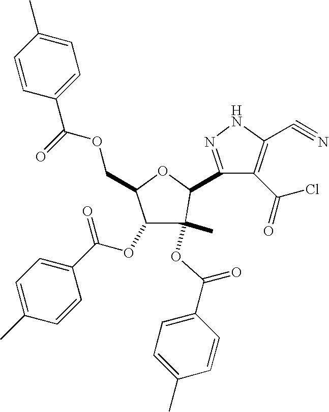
C1(OC(C2=CC=C(C)C=C2)=O)C(C)(OC(C2=CC=C(C)C=C2)=O)C(C2=NNC(C#N)=C2C(Cl)=O)OC1COC(C1=CC=C(C)C=C1)=O
